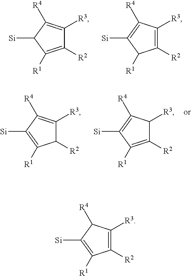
C1([R2])=C([R1])C([Si])C([R4])=C1[R3].C1([R2])=C([R3])C([R4])=C([Si])C1[R1].C1([R2])C([R3])=C([R4])C([Si])=C1[R1].C1([R2])=C([R1])C([Si])=C([R4])C1[R3].C1([R2])=C([R3])C([R4])C([Si])=C1[R1]
